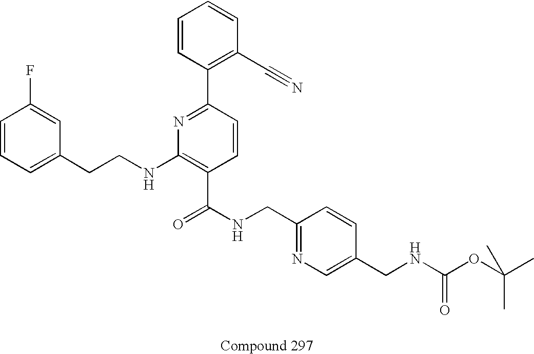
C1=C(CCNC2=C(C(NCC3=NC=C(CNC(OC(C)(C)C)=O)C=C3)=O)C=CC(C3=C(C#N)C=CC=C3)=N2)C=C(F)C=C1
